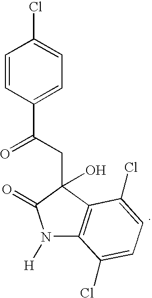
C1=CC(C(CC2(O)C3=C(N([H])C2=O)C(Cl)=CC=C3Cl)=O)=CC=C1Cl
